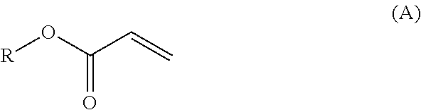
[R]OC(C=C)=O
